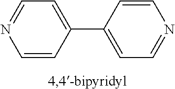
C1=NC=CC(C2=CC=NC=C2)=C1
